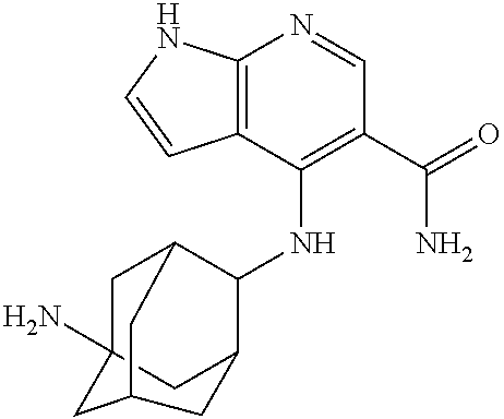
C12=C(C(NC3C4CC5(N)CC3CC(C5)C4)=C(C(=O)N)C=N1)C=CN2
